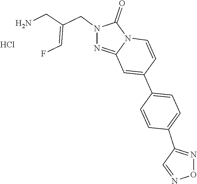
O1N=C(C2=CC=C(C3=CC4=NN(CC(=CF)CN)C(=O)N4C=C3)C=C2)C=N1.Cl
